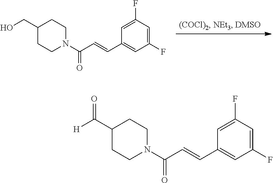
C1(C=CC(N2CCC(CO)CC2)=O)=CC(F)=CC(F)=C1.C1(C=CC(N2CCC(C([H])=O)CC2)=O)=CC(F)=CC(F)=C1
